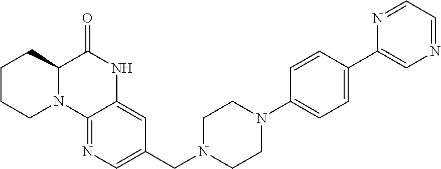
C1CCN2C(C1)C(=O)NC1=CC(CN3CCN(C4=CC=C(C5=CN=CC=N5)C=C4)CC3)=CN=C21
